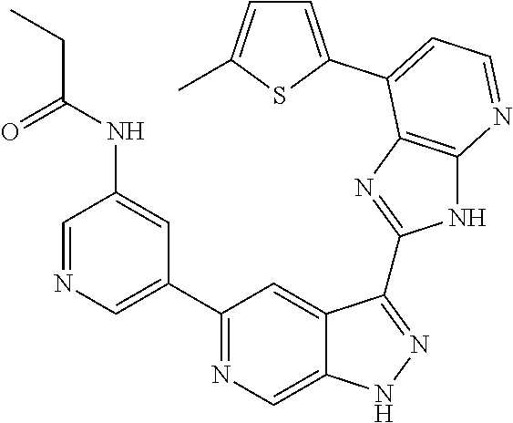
C1=NC=C(C2=NC=C3C(=C2)C(C2=NC4=C(N2)N=CC=C4C2=CC=C(C)S2)=NN3)C=C1NC(CC)=O
